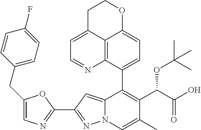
C12=CC(C3=NC=C(CC4=CC=C(F)C=C4)O3)=NN1C=C(C)C(C(C(O)=O)OC(C)(C)C)=C2C1=CC=C2C3=C1N=CC=C3CCO2
